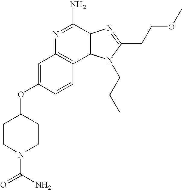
C1=C(OC2CCN(C(N)=O)CC2)C=CC2=C1N=C(N)C1=C2N(CCC)C(CCOC)=N1
